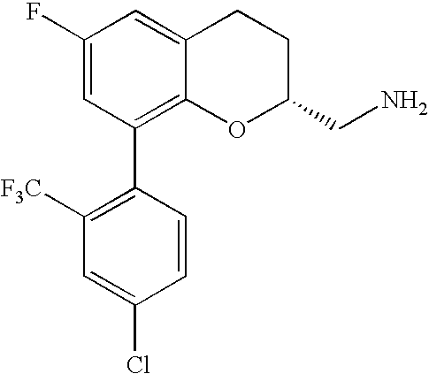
C1(F)=CC(C2=C([F3C])C=C(Cl)C=C2)=C2C(=C1)CCC(CN)O2
